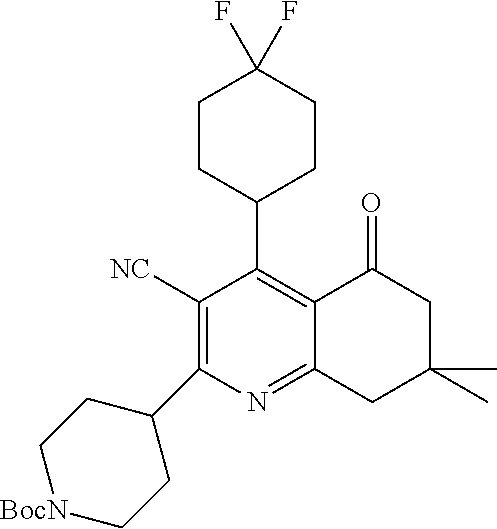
C1([NC])=C(C2CC[BocN]CC2)N=C2C(=C1C1CCC(F)(F)CC1)C(=O)CC(C)(C)C2
